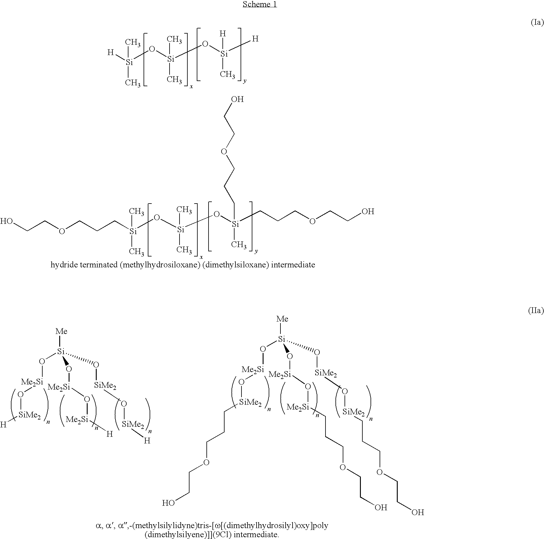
[H][Si](O[Si](C)(C)O[Si]([H])([H])C)(C)C.C(COCCC[Si](O[Si](O[Si](CCCOCCO)(C)CCCOCCO)(C)C)(C)C)O.[Me][Si](O[SiMe2]O[SiMe2]CCCOCCO)(O[Me2Si]O[SiMe2]CCCOCCO)O[Me2Si]O[Me2Si]CCCOCCO.[Me][Si](O[SiMe2]O[SiMe2][H])(O[Me2Si]O[SiMe2][H])O[Me2Si]O[Me2Si][H]
